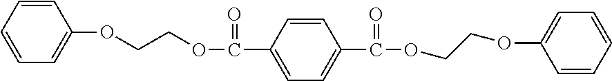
C1=CC=CC=C1OCCOC(C1=CC=C(C(OCCOC2=CC=CC=C2)=O)C=C1)=O
